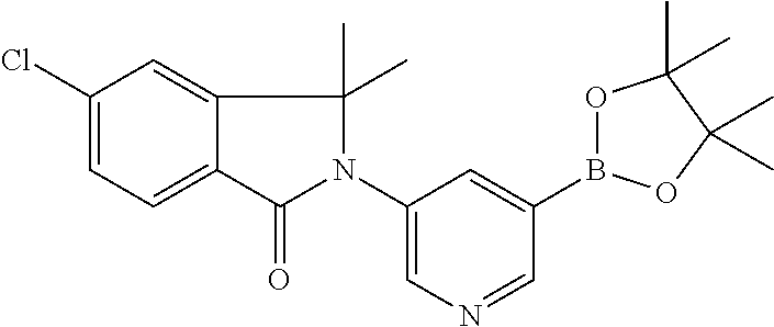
C1(Cl)=CC=C2C(=C1)C(C)(C)N(C1=CN=CC(B3OC(C)(C)C(C)(C)O3)=C1)C2=O
